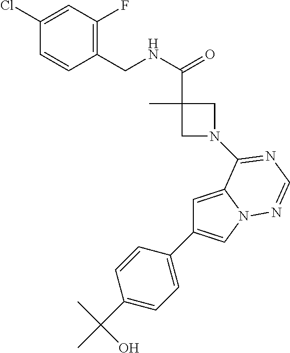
C1(Cl)=CC(F)=C(CNC(=O)C2(C)CN(C3=NC=NN4C=C(C5=CC=C(C(C)(C)O)C=C5)C=C43)C2)C=C1
